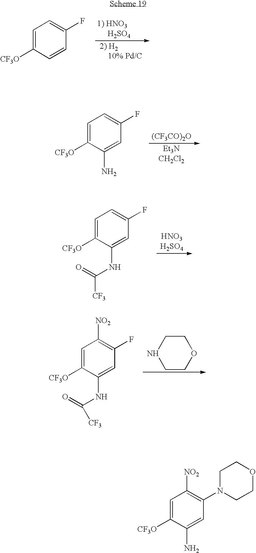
C1=C([CF3O])C=CC(F)=C1.[(CF3CO)2O].C1=C([CF3O])C(N)=CC(F)=C1.C1=C([CF3O])C(NC([CF3])=O)=CC(F)=C1.C1COCCN1.C1=C([CF3O])C(NC(=O)[CF3])=CC(F)=C1[NO2].C1=C([CF3O])C(N)=CC(N2CCOCC2)=C1[NO2]
